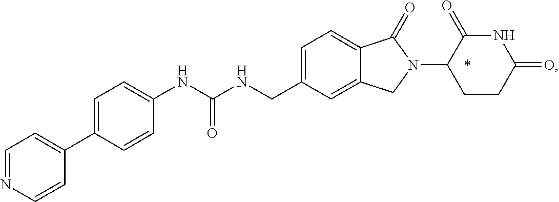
C1(C2=CC=C(NC(NCC3=CC=C4C(=C3)CN(C3CCC(=O)NC3=O)C4=O)=O)C=C2)=CC=NC=C1
